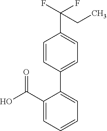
C1(C(=O)O)=CC=CC=C1C1=CC=C(C(F)(F)CC)C=C1
